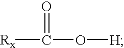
[Rx]C(O[H])=O
